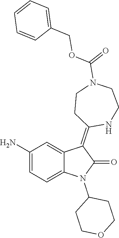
C1(N)=CC=C2C(=C1)C(=C1NCCN(C(=O)OCC3=CC=CC=C3)CC1)C(=O)N2C1CCOCC1
